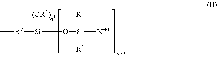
[R2]([Si](O[Si]([Xi+1])([R1])[R1])[(OR3)])C
